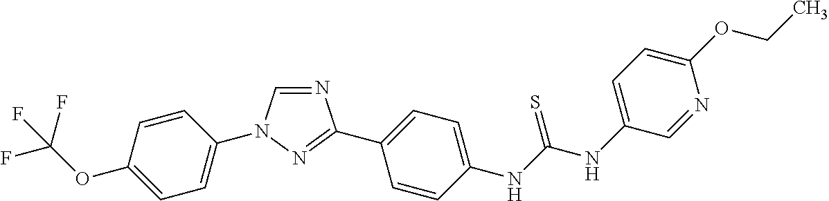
C1=CC(N2C=NC(C3=CC=C(NC(NC4=CC=C(OCC)N=C4)=S)C=C3)=N2)=CC=C1OC(F)(F)F
